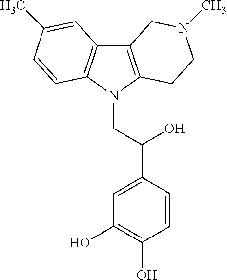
C12=C(N(CC(C3=CC(O)=C(O)C=C3)O)C3=C1C=C(C)C=C3)CCN(C)C2
